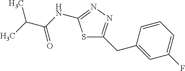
CC(C(NC1=NN=C(CC2=CC(F)=CC=C2)S1)=O)C
